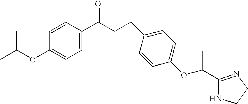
C1=CC(C(CCC2=CC=C(OC(C3=NCCN3)C)C=C2)=O)=CC=C1OC(C)C
